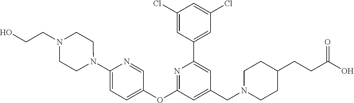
C1(Cl)=CC(C2=CC(CN3CCC(CCC(O)=O)CC3)=CC(OC3=CC=C(N4CCN(CCO)CC4)N=C3)=N2)=CC(Cl)=C1
